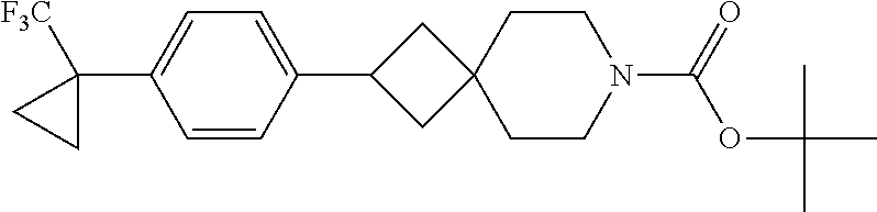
C1(C2CC3(C2)CCN(C(=O)OC(C)(C)C)CC3)=CC=C(C2([F3C])CC2)C=C1
